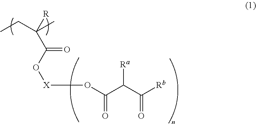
CCC(C)([R])C(O[X]OC(C(C([Rb])=O)[Ra])=O)=O
